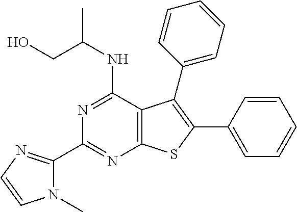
N1=C(NC(C)CO)C2=C(N=C1C1=NC=CN1C)SC(C1=CC=CC=C1)=C2C1=CC=CC=C1
